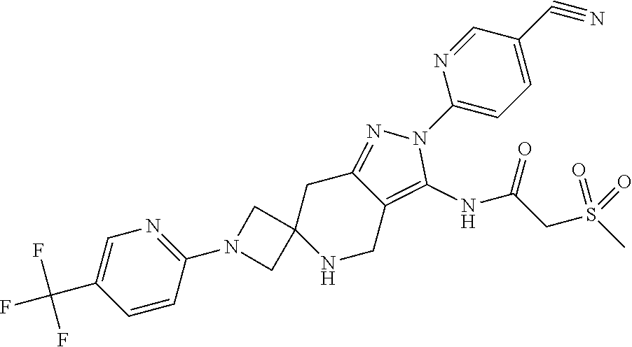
C1=CC(N2CC3(C2)NCC2=C(NC(CS(C)(=O)=O)=O)N(C4=CC=C(C#N)C=N4)N=C2C3)=NC=C1C(F)(F)F
